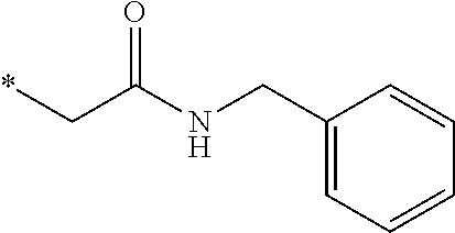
*CC(NCC1=CC=CC=C1)=O
